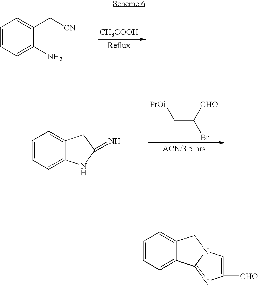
C1=CC=C(N)C(C[CN])=C1.[CH3COOH].C1=CC=C2C(=C1)CC(=N)N2.[PrOi]C=C([CHO])Br.C1=CC=C2C(=C1)CN1C2=NC([CHO])=C1
